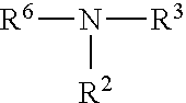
[R6]N([R2])[R3]
